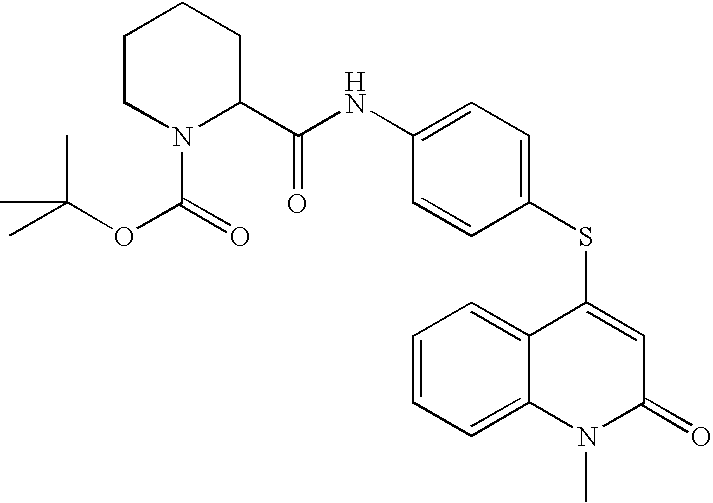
C1(SC2=CC(=O)N(C)C3=CC=CC=C23)=CC=C(NC(C2N(C(OC(C)(C)C)=O)CCCC2)=O)C=C1
